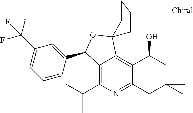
C12=C(C(C)C)N=C3C(=C1C1(OC2C2=CC(C(F)(F)F)=CC=C2)CCCC1)C(O)CC(C)(C)C3
